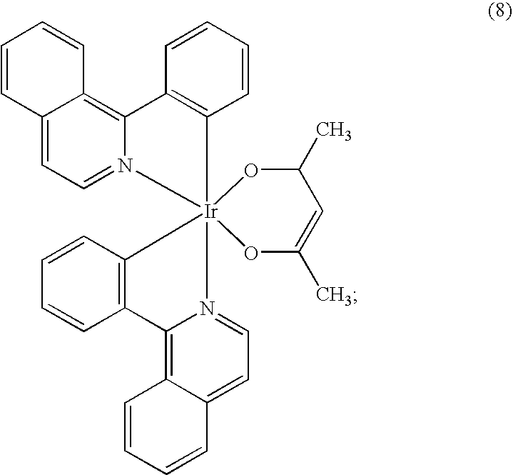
C12=CC=N3C(=C1C=CC=C2)C1=C(C=CC=C1)[Ir]312(C3=C(C=CC=C3)C3=C4C(=CC=N31)C=CC=C4)OC(C)=CC(C)O2
